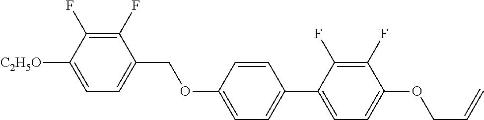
C1(F)=C(F)C([C2H5O])=CC=C1COC1=CC=C(C2=CC=C(OCC=C)C(F)=C2F)C=C1
